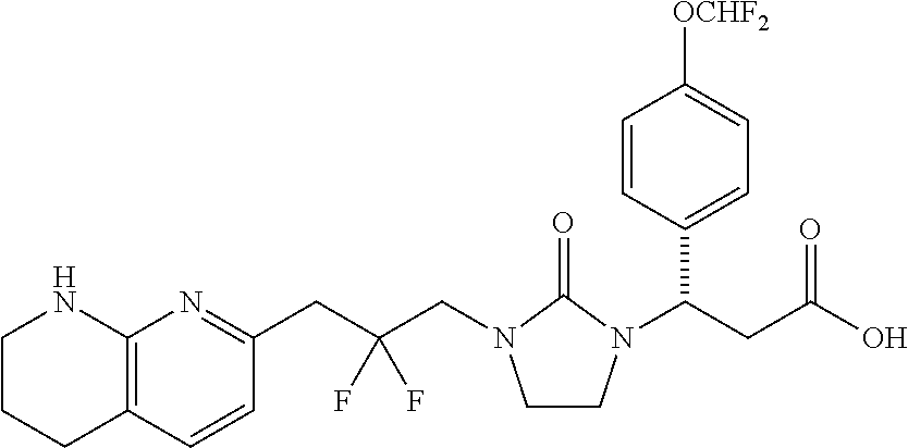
C1CCC2=C(N1)N=C(CC(CN1CCN(C(CC(O)=O)C3=CC=C([OCHF2])C=C3)C1=O)(F)F)C=C2
